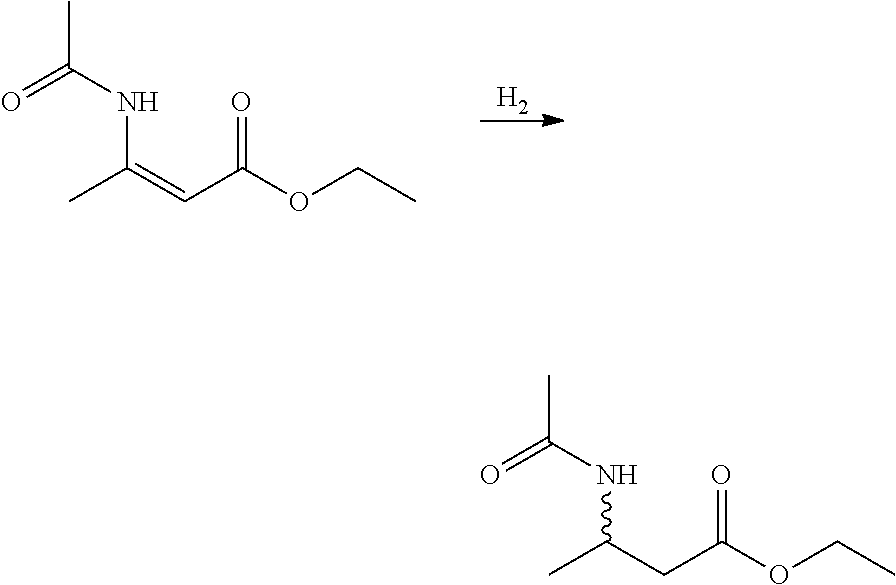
[H2].CC(=CC(=O)OCC)NC(C)=O.CC(CC(=O)OCC)NC(C)=O
